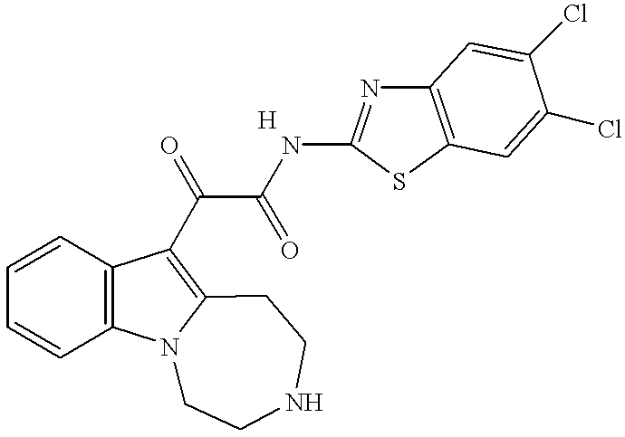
C1=CC2=C(C=C1)C(C(C(NC1=NC3=C(S1)C=C(Cl)C(Cl)=C3)=O)=O)=C1N2CCNCC1
